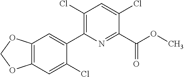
C1OC2=C(O1)C=C(C1=C(Cl)C=C(Cl)C(C(OC)=O)=N1)C(Cl)=C2
